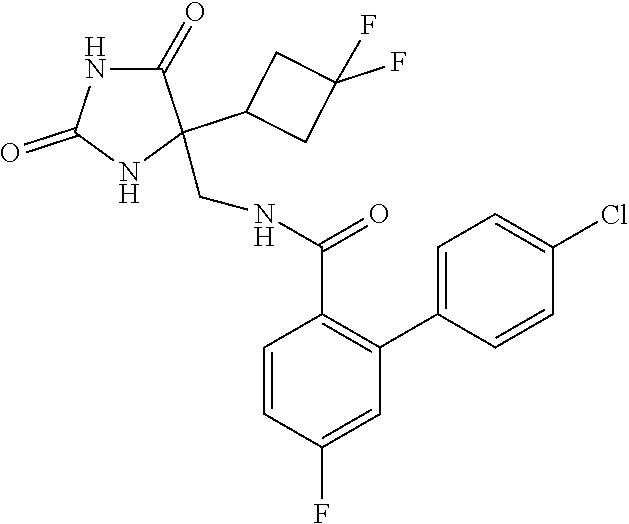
C1(C2(CNC(C3=C(C4=CC=C(Cl)C=C4)C=C(F)C=C3)=O)C(=O)NC(=O)N2)CC(F)(F)C1
